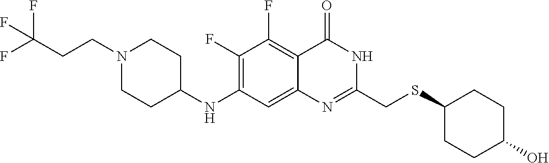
C1(F)=C(NC2CCN(CCC(F)(F)F)CC2)C=C2C(=C1F)C(=O)NC(CSC1CCC(O)CC1)=N2
